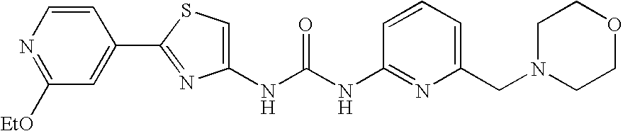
N(C(NC1=NC(CN2CCOCC2)=CC=C1)=O)C1=CSC(C2=CC([EtO])=NC=C2)=N1
